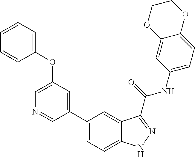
C1(OC2=CC=CC=C2)=CN=CC(C2=CC=C3C(=C2)C(C(NC2=CC=C4C(=C2)OCCO4)=O)=NN3)=C1
